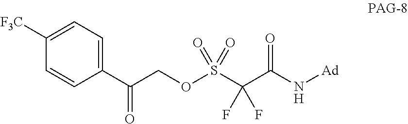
C1(C(COS(=O)(=O)C(C(N[Ad])=O)(F)F)=O)=CC=C([F3C])C=C1
